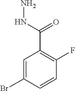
C1=C(Br)C=CC(F)=C1C(=O)NN
